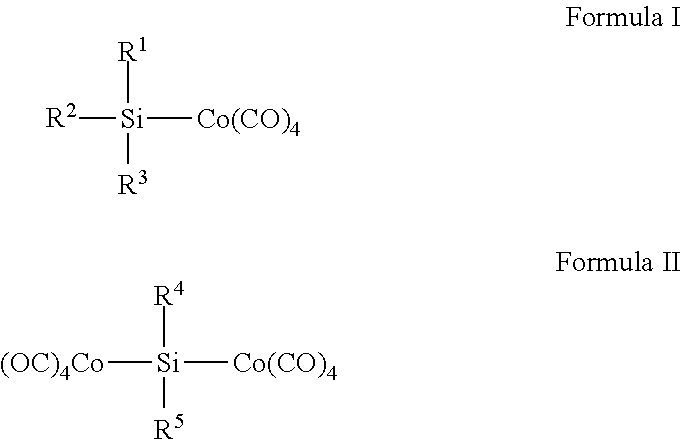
[R1][Si]([R2])([Co(CO)4])[R3].[R4][Si]([(OC)4Co])([Co(CO)4])[R5]
